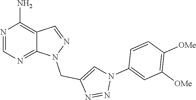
C12=NC=NC(N)=C1C=NN2CC1=CN(C2=CC([OMe])=C([OMe])C=C2)N=N1
